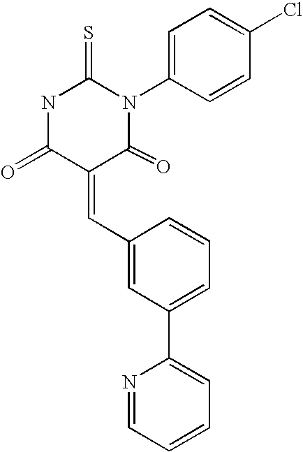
N1C(=O)C(=CC2=CC(C3=CC=CC=N3)=CC=C2)C(=O)N(C2=CC=C(Cl)C=C2)C1=S
